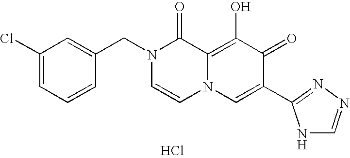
Cl.C1(Cl)=CC=CC(CN2C=CN3C(=C(O)C(=O)C(C4=NN=CN4)=C3)C2=O)=C1
